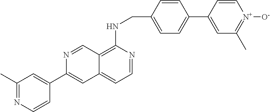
C1=CC(CNC2=C3C(=CC=N2)C=C(C2=CC(C)=NC=C2)N=C3)=CC=C1C1=CC(C)=[N+]([O-])C=C1
